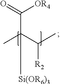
CC(C(C)[R2])([Si(OR6)3])C(=O)[OR4]
